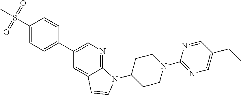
C1(S(C)(=O)=O)=CC=C(C2=CN=C3C(=C2)C=CN3C2CCN(C3=NC=C(CC)C=N3)CC2)C=C1
